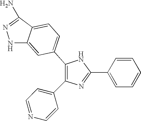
C1(C2=CC=C3C(=C2)NN=C3N)=C(C2=CC=NC=C2)N=C(C2=CC=CC=C2)N1
